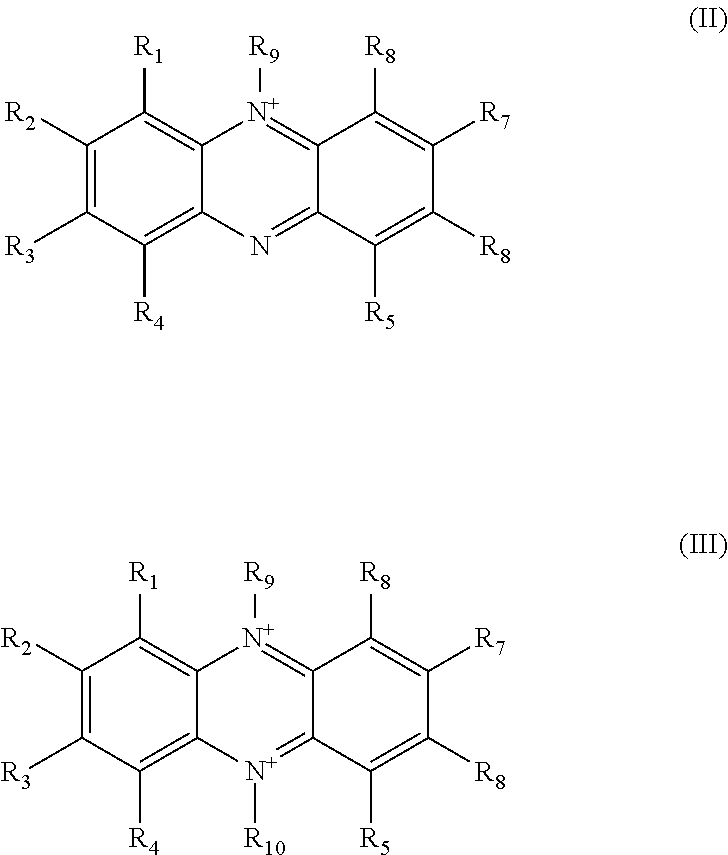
C1([R2])=C([R3])C([R4])=C2C(=C1[R1])[N+]([R9])=C1C(=N2)C([R5])=C([R8])C([R7])=C1[R8].C1([R2])=C([R3])C([R4])=C2C(=C1[R1])[N+]([R9])=C1C(=[N+]2[R10])C([R5])=C([R8])C([R7])=C1[R8]
